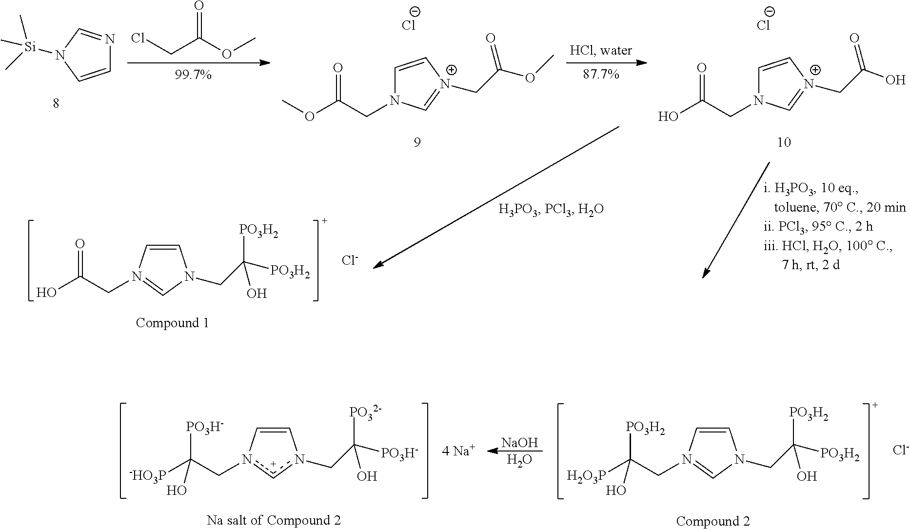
C1=CN([Si](C)(C)C)C=N1.COC(CN1C=C[N+](CC(OC)=O)=C1)=O.[Cl-].OC(CN1C=C[N+](CC(O)=O)=C1)=O.[Cl-].ClCC(OC)=O.OC(CN1=CN(CC([PO3H2])(O)[PO3H2])C=C1)=O.[Cl-].[NaOH].O.C(n1cn(CC([PO3H-])(O)[PO32-])C=C1)C([-HO3P])([PO3H-])O.[Cl-].C(N1=CN(CC([PO3H2])(O)[PO3H2])C=C1)C([H2O3P])([PO3H2])O
